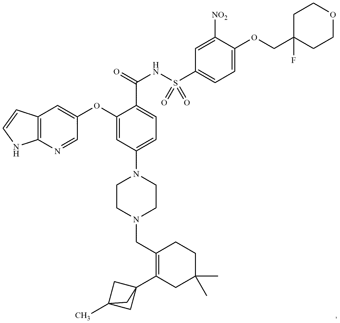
C12=C(N=CC(OC3=CC(N4CCN(CC5=C(C67CC(C)(C6)C7)CC(C)(C)CC5)CC4)=CC=C3C(=O)NS(C3=CC=C(OCC4(F)CCOCC4)C([NO2])=C3)(=O)=O)=C1)NC=C2
